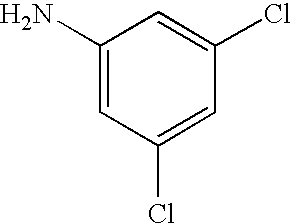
C1(N)=CC(Cl)=CC(Cl)=C1
